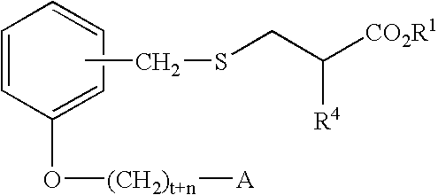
CCSCC([CO2R1])[R4].C1=CC=CC=C1O[(CH2)t+n][A]
